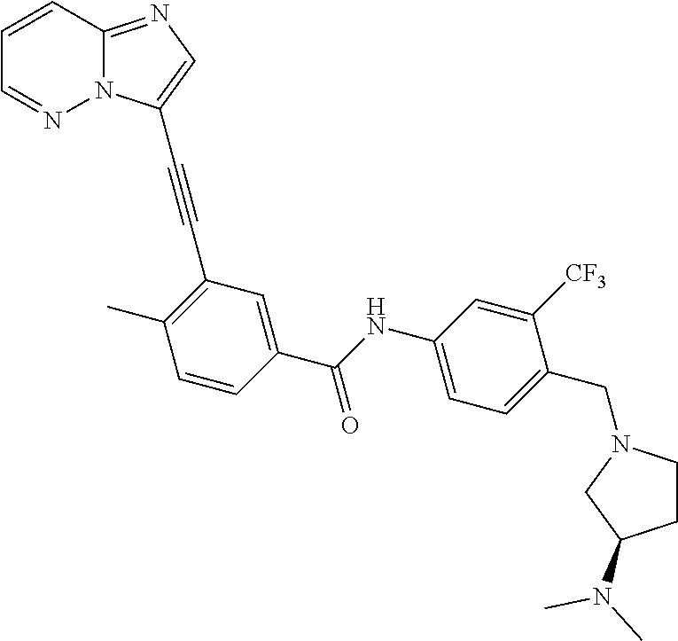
C1=CC=NN2C1=NC=C2C#CC1=C(C)C=CC(C(NC2=CC=C(CN3CCC(N(C)C)C3)C([CF3])=C2)=O)=C1
